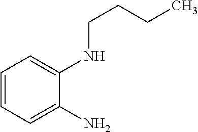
C1=CC=C(N)C(NCCCC)=C1
